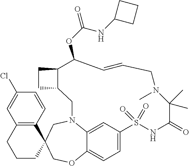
C1CC2(C3=C(C1)C=C(Cl)C=C3)COC1=CC=C3C=C1N(C2)CC1C(C(OC(NC2CCC2)=O)C=CCN(C)C(C)(C)C(=O)NS3(=O)=O)CC1
